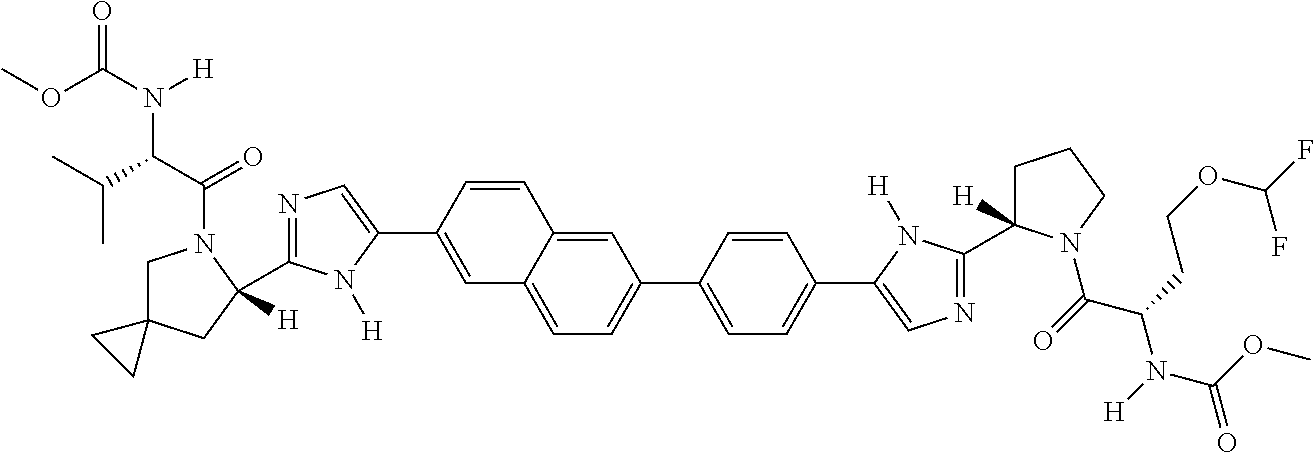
C1=C2C(=CC(C3=CC=C(C4=CN=C(C5([H])CCCN5C(=O)C(CCOC(F)F)N(C(=O)OC)[H])N4[H])C=C3)=C1)C=CC(C1=CN=C(C3([H])CC4(CN3C(C(C(C)C)N(C(OC)=O)[H])=O)CC4)N1[H])=C2
